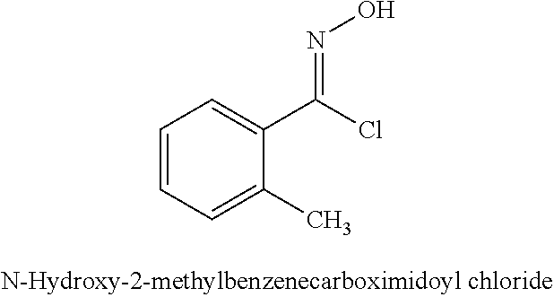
C1=CC=C(C)C(C(Cl)=NO)=C1
